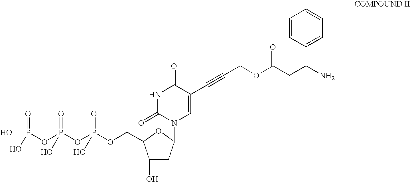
C1(O)CC(N2C=C(C#CCOC(CC(N)C3=CC=CC=C3)=O)C(=O)NC2=O)OC1COP(OP(OP(O)(=O)O)(=O)O)(=O)O
